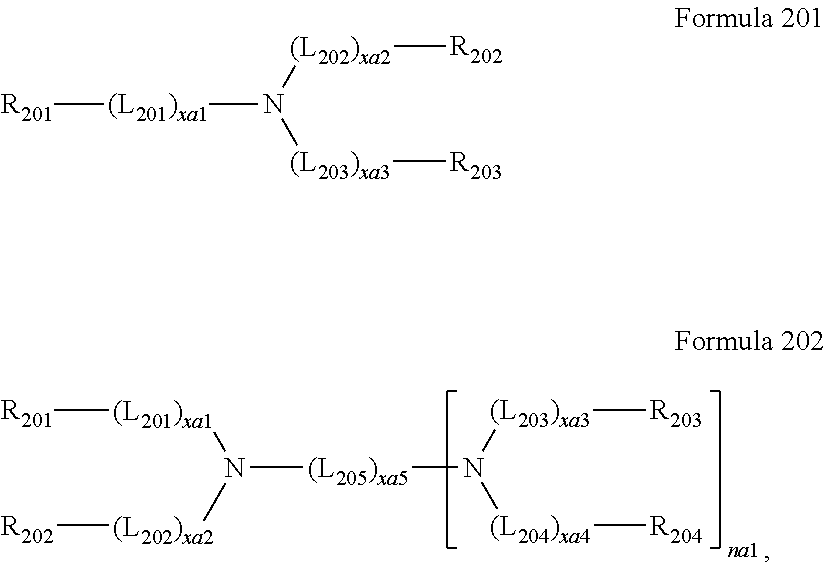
N([(L203)xa3][R203])([(L204)xa4][R204])[(L205)xa5]N([(L201)xa1][R201])[(L202)xa2][R202].[R201][(L201)xa1]N([(L202)xa2][R202])[(L203)xa3][R203]
